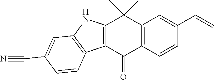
C12=C(C=CC(C=C)=C1)C(=O)C1=C(C2(C)C)NC2=C1C=CC(C#N)=C2
